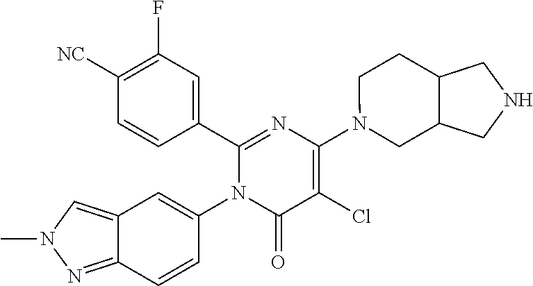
C1(C2=CC(F)=C([CN])C=C2)=NC(N2CC3C(CC2)CNC3)=C(Cl)C(=O)N1C1=CC2=CN(C)N=C2C=C1
